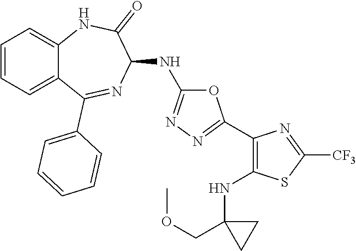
C1=CC=C2C(=C1)NC(=O)C(NC1=NN=C(C3=C(NC4(COC)CC4)SC([CF3])=N3)O1)N=C2C1=CC=CC=C1
